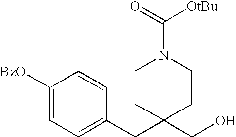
C1=C(CC2(CO)CCN(C(=O)[OtBu])CC2)C=CC([BzO])=C1
